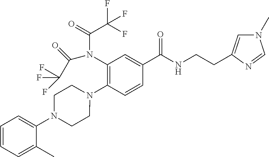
C1(N(C(C(F)(F)F)=O)C(C(F)(F)F)=O)=C(N2CCN(C3=CC=CC=C3C)CC2)C=CC(C(NCCC2=CN(C)C=N2)=O)=C1
